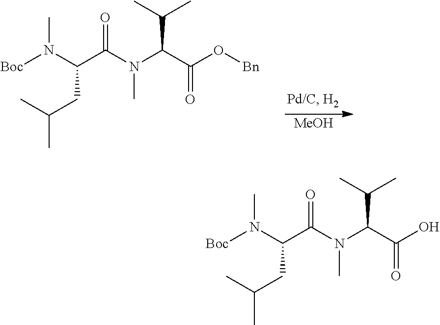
[Boc]N(C(C(N(C(C(O[Bn])=O)C(C)C)C)=O)CC(C)C)C.[MeOH].[Boc]N(C(C(N(C(C(O)=O)C(C)C)C)=O)CC(C)C)C
